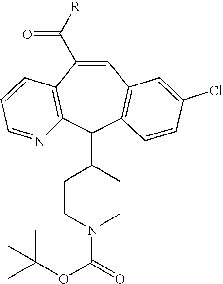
C1=C(C([R])=O)C2=C(C(C3CCN(C(=O)OC(C)(C)C)CC3)C3=C1C=C(Cl)C=C3)N=CC=C2
